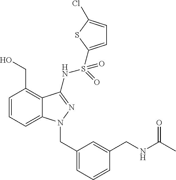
C1=CC=C2C(=C1CO)C(NS(=O)(=O)C1=CC=C(Cl)S1)=NN2CC1=CC=CC(CNC(C)=O)=C1
